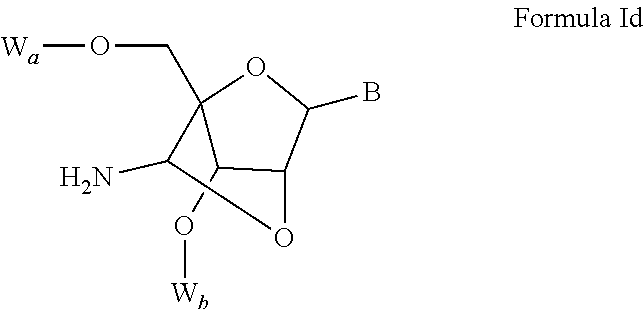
[Wa]OCC12C(O[Wb])C(C(B)O1)OC2N
